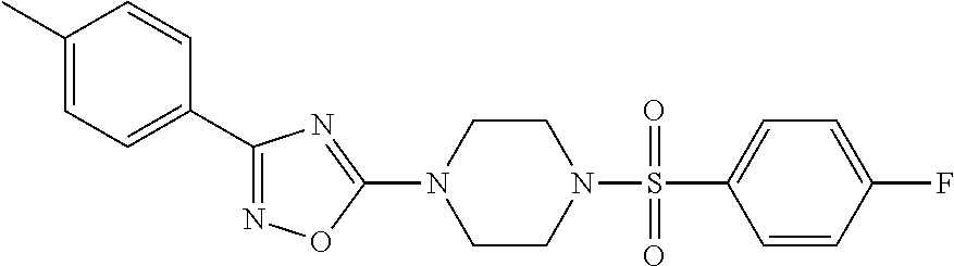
N1=C(C2=CC=C(C)C=C2)N=C(N2CCN(S(=O)(C3=CC=C(F)C=C3)=O)CC2)O1
